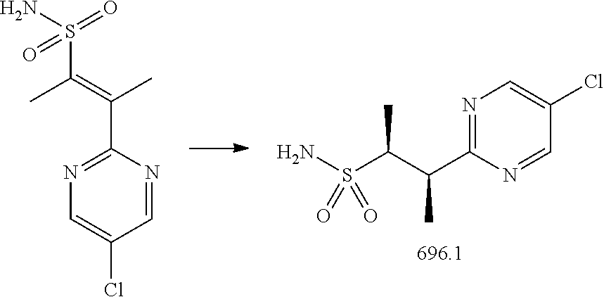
C1=C(Cl)C=NC(C(=C(C)S(N)(=O)=O)C)=N1.NS(C(C(C1=NC=C(Cl)C=N1)C)C)(=O)=O
